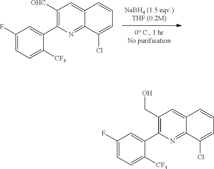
C1([OHC])=C(C2=CC(F)=CC=C2[CF3])N=C2C(=C1)C=CC=C2Cl.C1(CO)=C(C2=CC(F)=CC=C2[CF3])N=C2C(=C1)C=CC=C2Cl
